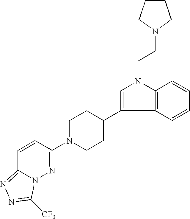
C12=C(C=CC=C1)C(C1CCN(C3=NN4C(=NN=C4[CF3])C=C3)CC1)=CN2CCN1CCCC1
